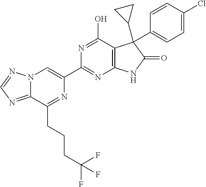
C12=NC=NN1C=C(C1=NC3=C(C(O)=N1)C(C1CC1)(C1=CC=C(Cl)C=C1)C(=O)N3)N=C2CCCC(F)(F)F
